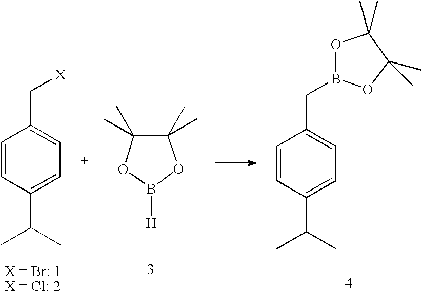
C1(C(C)C)=CC=C(C[X])C=C1.O1B([H])OC(C)(C)C1(C)C.C1(C(C)C)=CC=C(CB2OC(C)(C)C(C)(C)O2)C=C1
